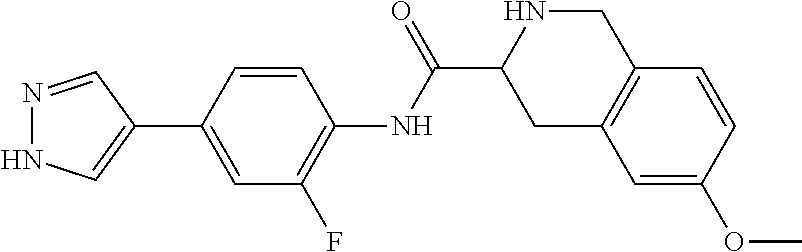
N1=CC(C2=CC(F)=C(NC(=O)C3CC4=C(CN3)C=CC(OC)=C4)C=C2)=CN1
